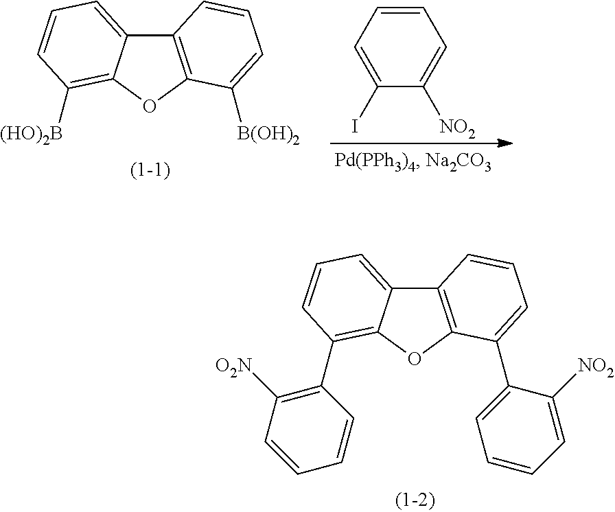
C12=C(OC3=C(C4=C([O2N])C=CC=C4)C=CC=C13)C(C1=CC=CC=C1[NO2])=CC=C2.C12=C(OC3=C([(HO)2B])C=CC=C13)C([B(OH)2])=CC=C2.C1=CC=C(I)C([NO2])=C1
